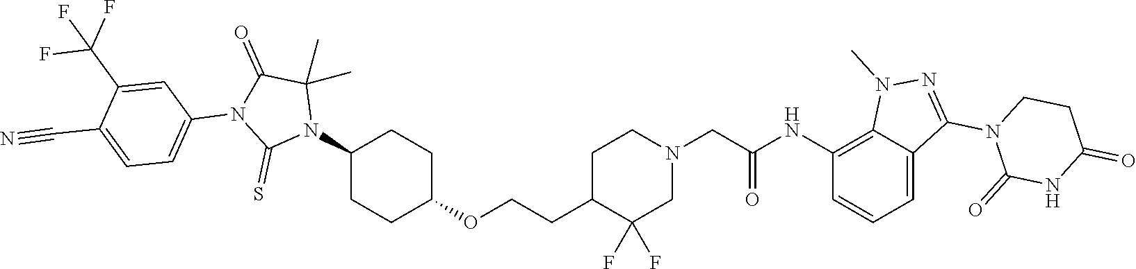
C1(N2C(C)(C)C(=O)N(C3=CC=C(C#N)C(C(F)(F)F)=C3)C2=S)CCC(OCCC2C(F)(F)CN(CC(NC3=C4C(=CC=C3)C(N3C(=O)NC(=O)CC3)=NN4C)=O)CC2)CC1
